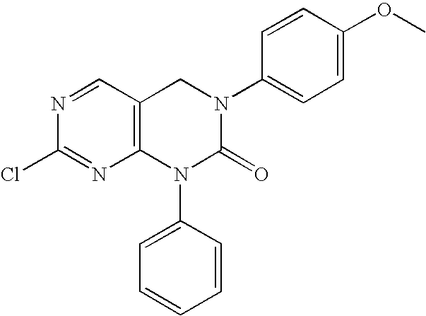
N1=CC2=C(N=C1Cl)N(C1=CC=CC=C1)C(=O)N(C1=CC=C(OC)C=C1)C2
